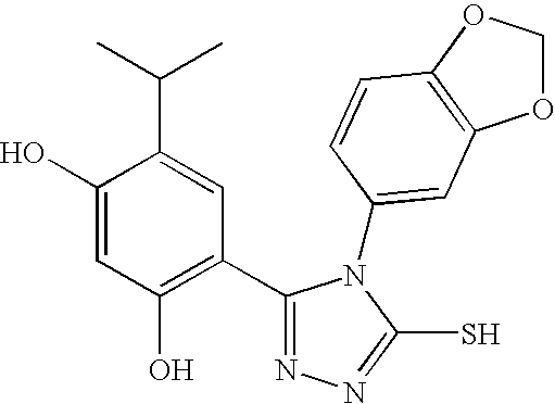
C1(C2=C(O)C=C(O)C(C(C)C)=C2)=NN=C(S)N1C1=CC2=C(OCO2)C=C1
